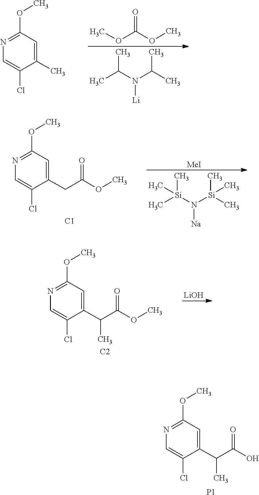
O(C)C1=NC=C(Cl)C(C)=C1.COC(=O)OC.CC(N(C(C)C)[Li])C.O(C)C1=NC=C(Cl)C(CC(=O)OC)=C1.[C1].C[Si](N([Si](C)(C)C)[Na])(C)C.[MeI].O(C)C1=NC=C(Cl)C(C(C(=O)OC)C)=C1.[C2].[LiOH].O(C)C1=NC=C(Cl)C(C(C(=O)O)C)=C1.[P1]
